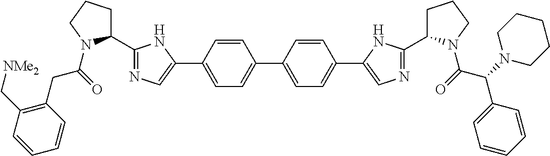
O=C(N1C(C2=NC=C(C3=CC=C(C4=CC=C(C5=CN=C(C6CCCN6C(C(C6=CC=CC=C6)N6CCCCC6)=O)N5)C=C4)C=C3)N2)CCC1)CC1=C(C[NMe2])C=CC=C1
